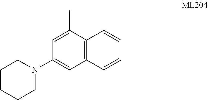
C12=C(C=CC=C1)C=C(N1CCCCC1)C=C2C
